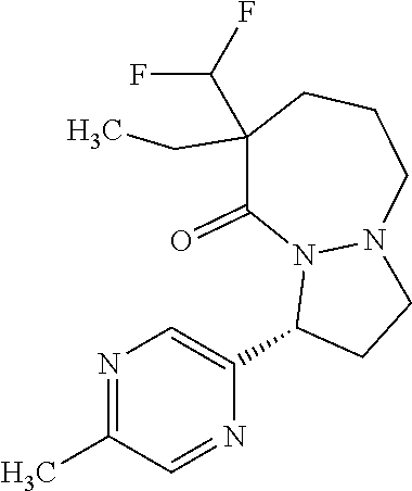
N1=C(C)C=NC(C2CCN3N2C(=O)C(CC)(C(F)F)CCC3)=C1
